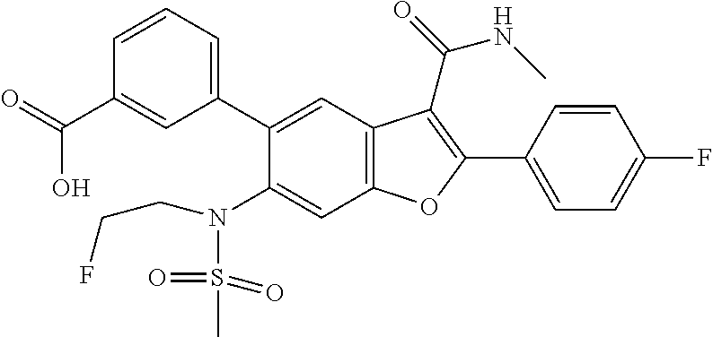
O=C(C1=CC(C2=CC3=C(C=C2N(CCF)S(C)(=O)=O)OC(C2=CC=C(F)C=C2)=C3C(=O)NC)=CC=C1)O
